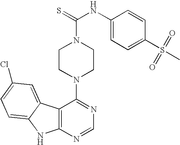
C12=C(N=CN=C1N1CCN(C(=S)NC3=CC=C(S(=O)(=O)C)C=C3)CC1)NC1=CC=C(Cl)C=C21
